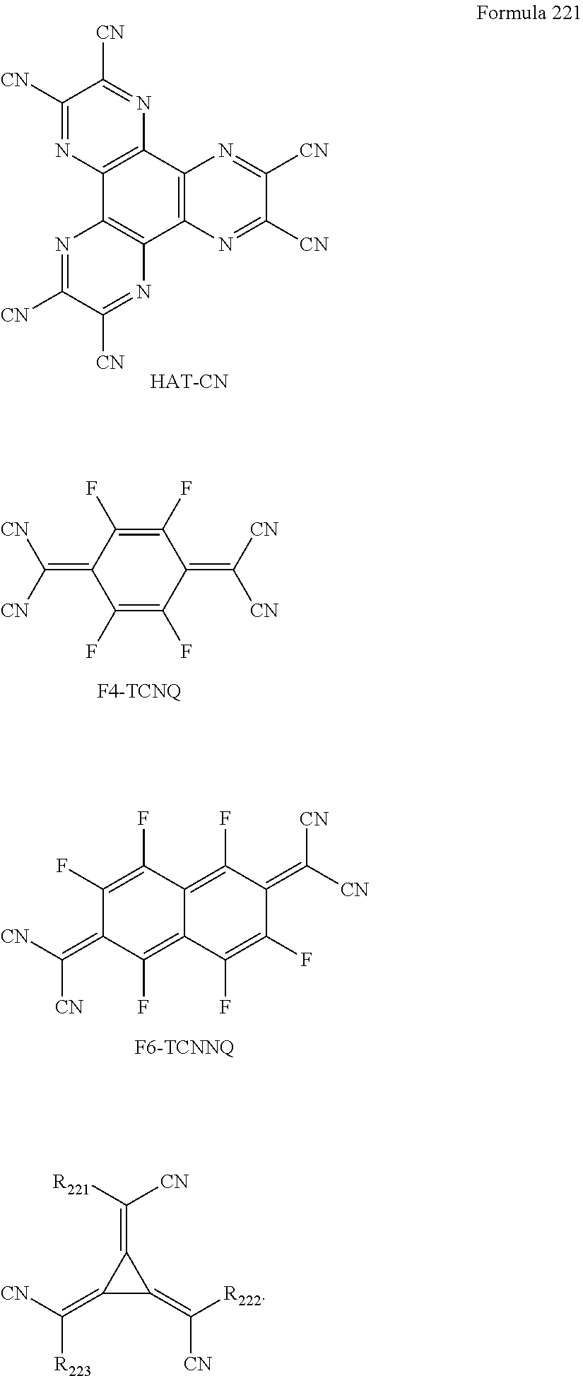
C1([CN])=NC2=C(N=C1[CN])C1=C(C3=C2N=C([CN])C([CN])=N3)N=C([CN])C([CN])=N1.C1(F)=C(F)C(=C([CN])[CN])C(F)=C(F)C1=C([CN])[CN].C1(F)=C(F)C2=C(F)C(=C([CN])[CN])C(F)=C(F)C2=C(F)C1=C([CN])[CN].C1(=C([R223])[CN])C(=C([CN])[R222])C1=C([CN])[R221]
